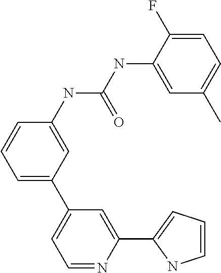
C1=C(C)C=C(NC(NC2=CC(C3=CC=NC(C4=CC=CN4)=C3)=CC=C2)=O)C(F)=C1
